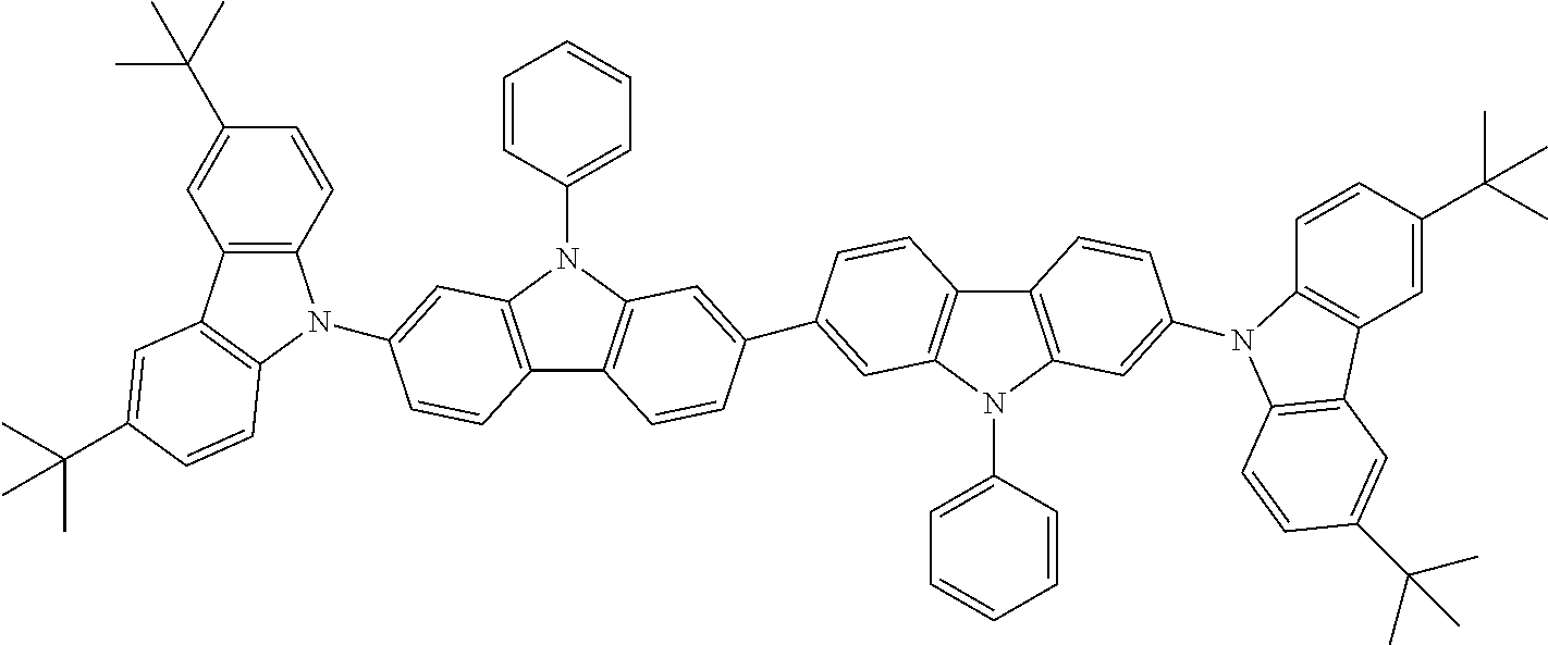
C12=C(N(C3=CC=CC=C3)C3=C1C=CC(C1=CC4=C(C5=C(N4C4=CC=CC=C4)C=C(N4C6=C(C=C(C(C)(C)C)C=C6)C6=C4C=CC(C(C)(C)C)=C6)C=C5)C=C1)=C3)C=C(N1C3=C(C4=C1C=CC(C(C)(C)C)=C4)C=C(C(C)(C)C)C=C3)C=C2
